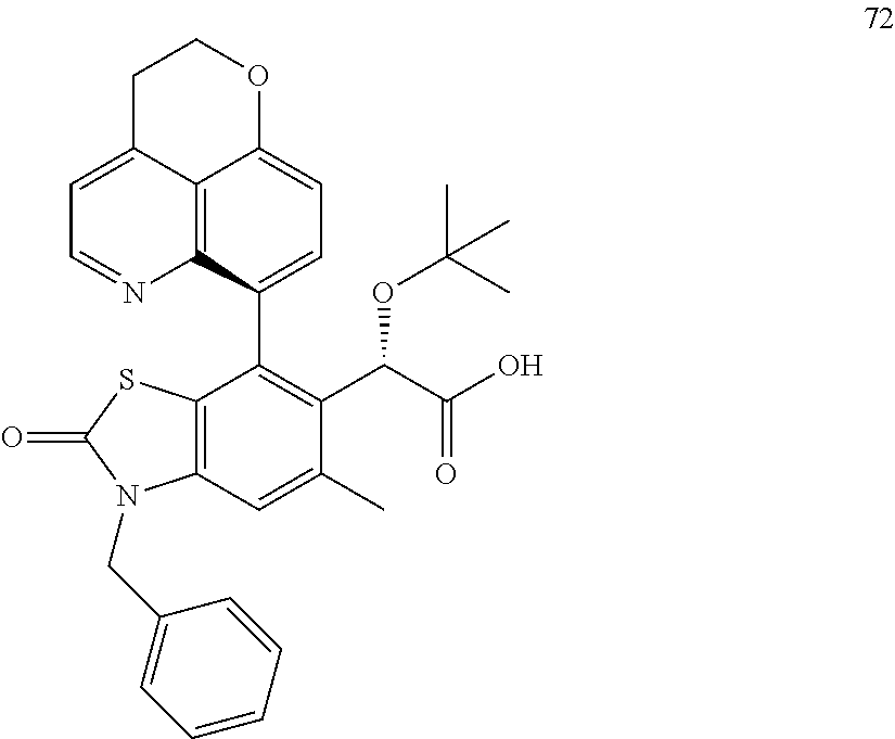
C12=C(C=C(C)C(C(C(O)=O)OC(C)(C)C)=C1C1=CC=C3C4=C1N=CC=C4CCO3)N(CC1=CC=CC=C1)C(=O)S2
